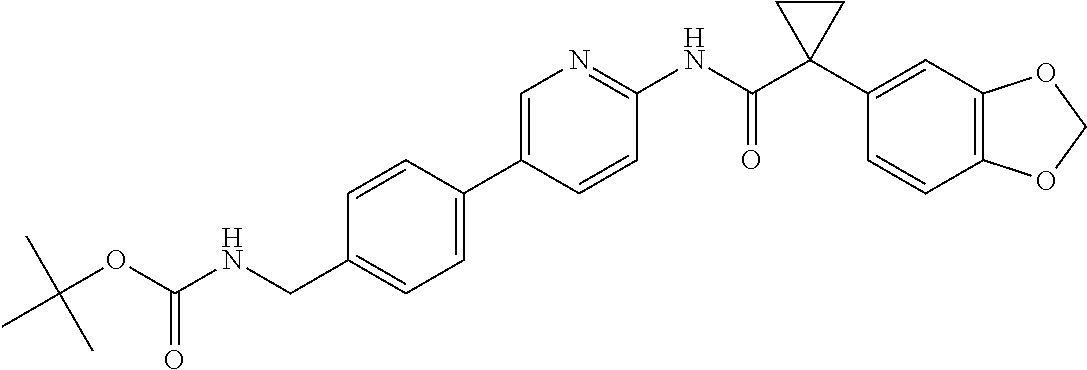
C1=C(C2=CC=C(CNC(OC(C)(C)C)=O)C=C2)C=CC(NC(C2(C3=CC4=C(C=C3)OCO4)CC2)=O)=N1
